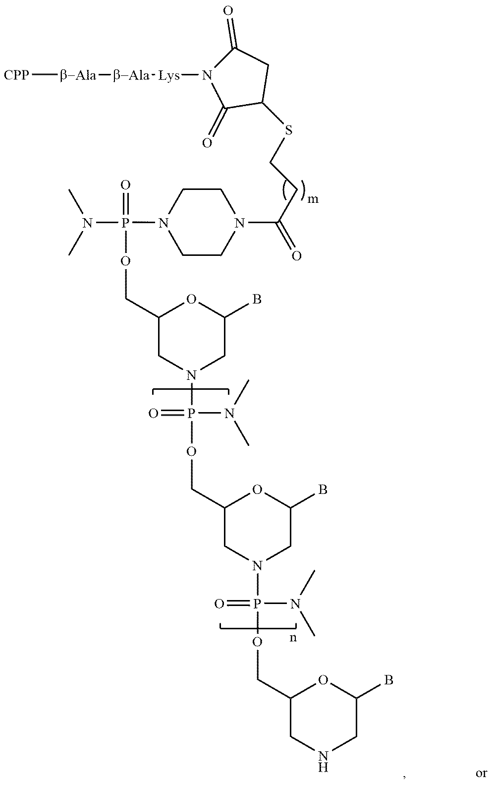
C1(B)OC(COP(N2CC(B)OC(COP(N3CC(B)OC(COP(=O)(N4CCN(C(CCSC5CC(=O)N([Lys][b-Ala][b-Ala][CPP])C5=O)=O)CC4)N(C)C)C3)(N(C)C)=O)C2)(N(C)C)=O)CNC1
